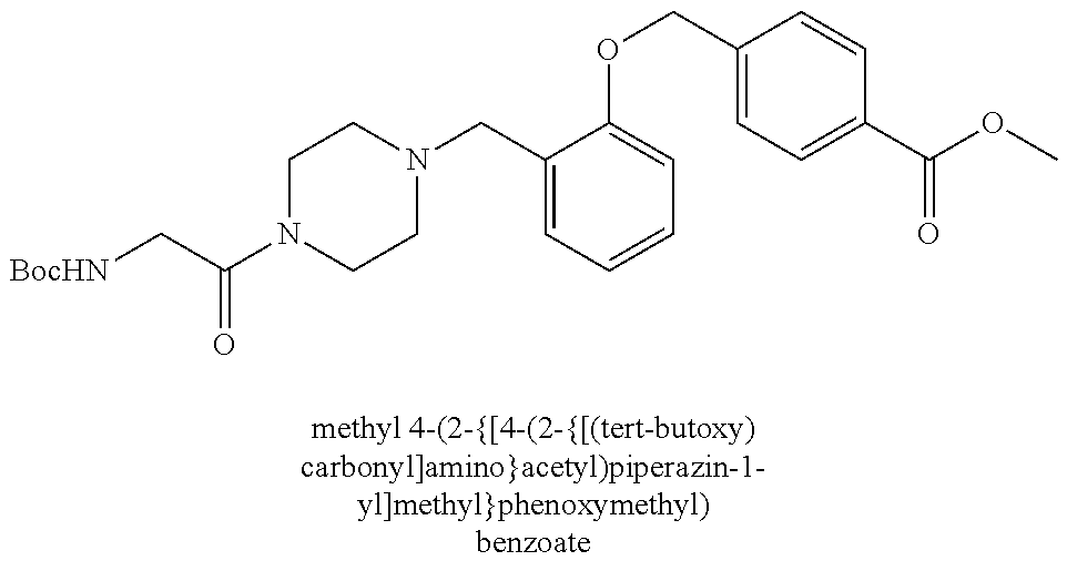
[BocHN]CC(N1CCN(CC2=CC=CC=C2OCC2=CC=C(C(OC)=O)C=C2)CC1)=O
